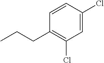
C1=C(Cl)C=CC(CCC)=C1Cl
